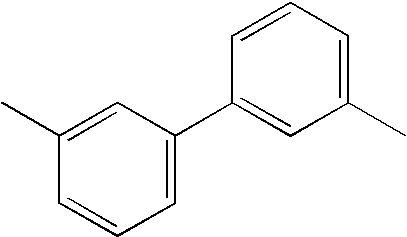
CC1=CC(C2=CC(C)=CC=C2)=CC=C1
